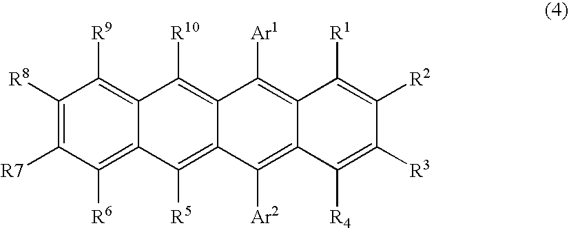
C1([R8])=C([R7])C([R6])=C2C(=C1[R9])C([R10])=C1C(=C2[R5])C([Ar2])=C2C(=C1[Ar1])C([R1])=C([R2])C([R3])=C2[R4]
